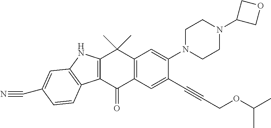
C12=C(C(=O)C3=C(C1(C)C)C=C(N1CCN(C4COC4)CC1)C(C#CCOC(C)C)=C3)C1=C(N2)C=C(C#N)C=C1
